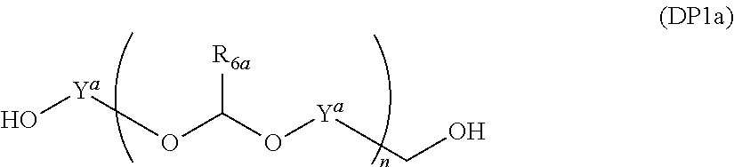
[Ya](OC(O[Ya]CO)[R6a])O
